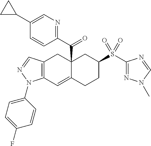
C12(C(C3=NC=C(C4CC4)C=C3)=O)C(=CC3=C(C1)C=NN3C1=CC=C(F)C=C1)CCC(S(C1=NN(C)C=N1)(=O)=O)C2
